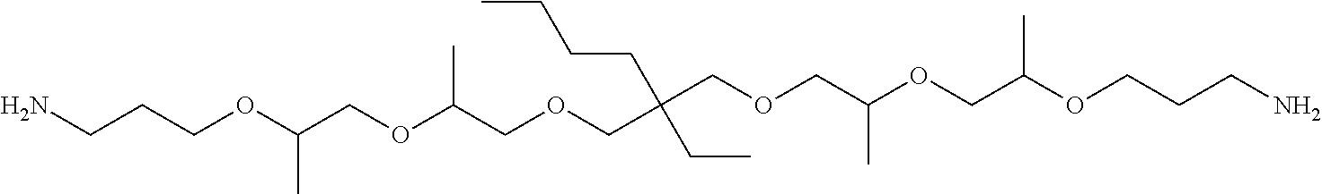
NCCCOC(COC(COCC(CCCC)(CC)COCC(OCC(OCCCN)C)C)C)C
